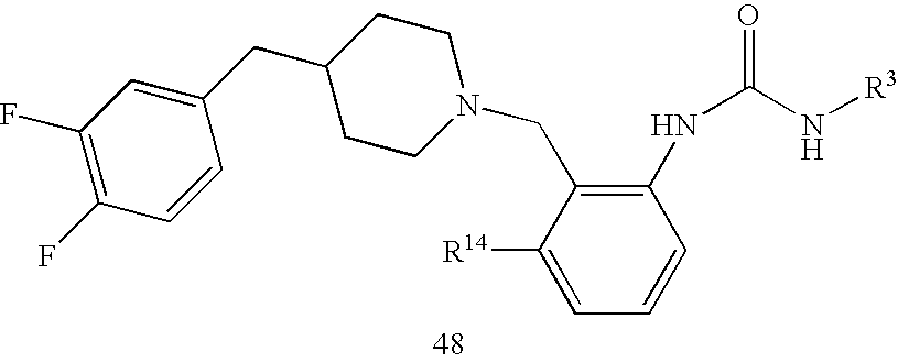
C1(F)=C(F)C=CC(CC2CCN(CC3=C(NC(=O)N[R3])C=CC=C3[R14])CC2)=C1
